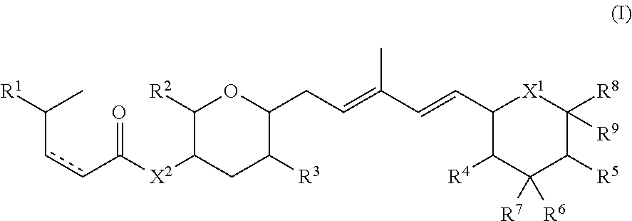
C(ccC(=O)[X2]C1CC([R3])C(CC=C(C=CC2C([R4])C([R7])([R6])C([R5])C([R8])([R9])[X1]2)C)OC1[R2])(C)[R1]
